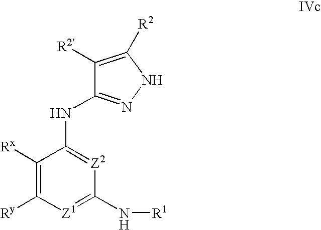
C1([R2])=C([R2])NN=C1NC1=[Z2]C(N[R1])=[Z1]C([Ry])=C1[Rx]
